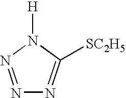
N1=NN([H])C([SC2H5])=N1
